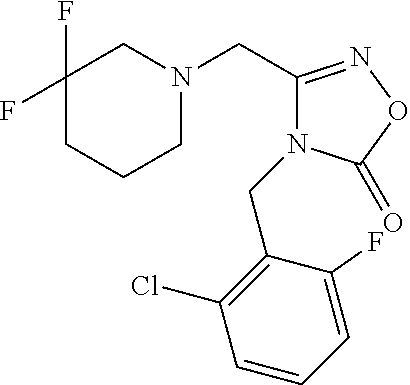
C1N(CC2=NOC(=O)N2CC2=C(Cl)C=CC=C2F)CC(F)(F)CC1
